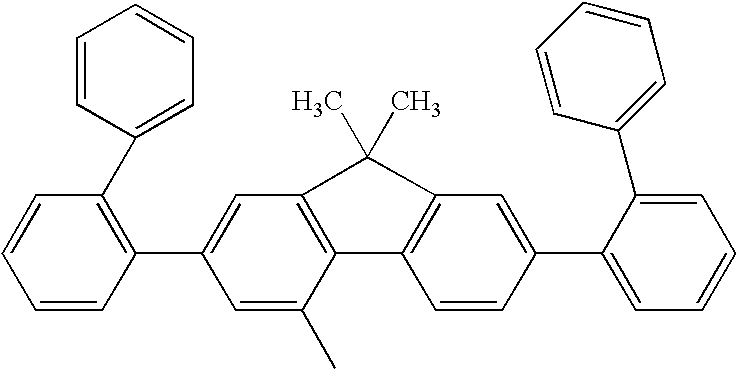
C1=C(C2=C(C3=CC=CC=C3)C=CC=C2)C=C(C)C2=C1C(C)(C)C1=C2C=CC(C2=CC=CC=C2C2=CC=CC=C2)=C1
